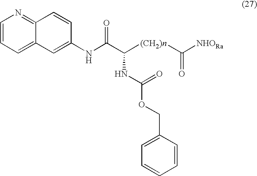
C1=CC=C2C(=N1)C=CC(NC(C([(CH2)n]C([NHORa])=O)NC(OCC1=CC=CC=C1)=O)=O)=C2
